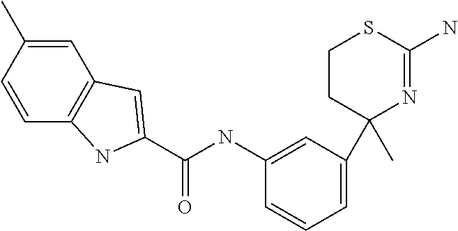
C1CC(C)(C2=CC=CC(NC(=O)C3=CC4=C(C=CC(C)=C4)N3)=C2)N=C(N)S1
